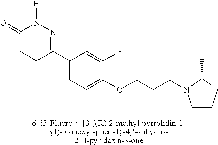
C1(=O)CCC(C2=CC=C(OCCCN3CCCC3C)C(F)=C2)=NN1[H]
